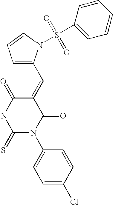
C1=C(C=C2C(=O)NC(=S)N(C3=CC=C(Cl)C=C3)C2=O)N(S(C2=CC=CC=C2)(=O)=O)C=C1
